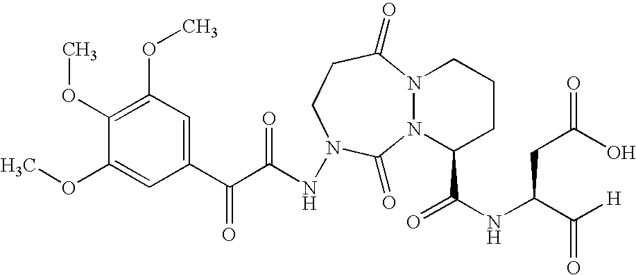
C1(C(C(NN2CCC(=O)N3N(C(C(NC(C([H])=O)CC(=O)O)=O)CCC3)C2=O)=O)=O)=CC(OC)=C(OC)C(OC)=C1
